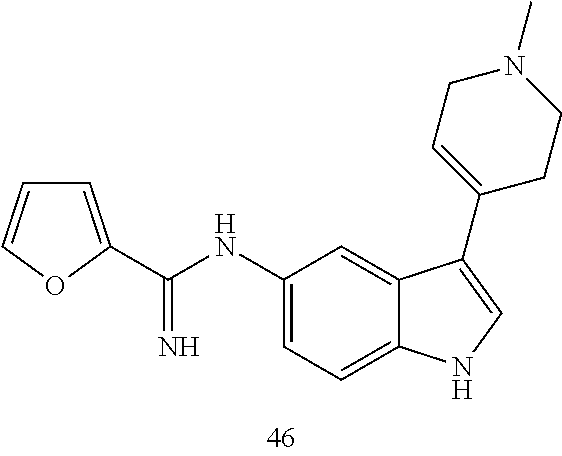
C1(NC(=N)C2=CC=CO2)=CC=C2C(=C1)C(C1=CCN(C)CC1)=CN2
